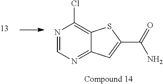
ClC1=C2C(=NC=N1)C=C(C(=O)N)S2
